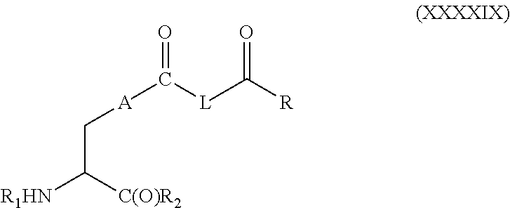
C(C([C(O)R2])[R1HN])[A]C(=O)[L]C([R])=O
